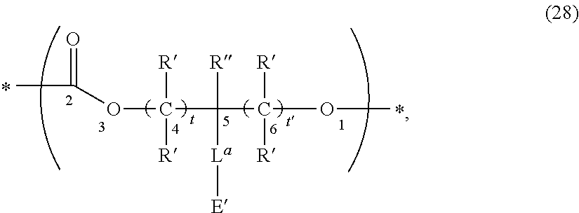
CC(OC(C(C(OC)([R])[R])([R])[La][E])([R])[R])=O
